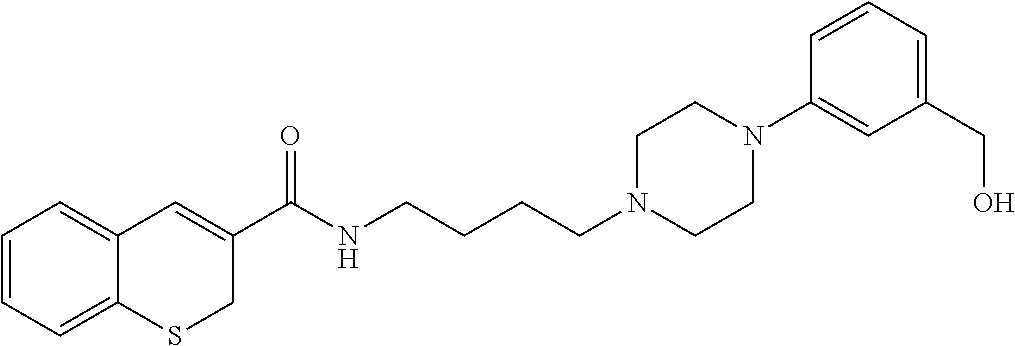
C1=CC=C2C(=C1)C=C(C(NCCCCN1CCN(C3=CC(CO)=CC=C3)CC1)=O)CS2
